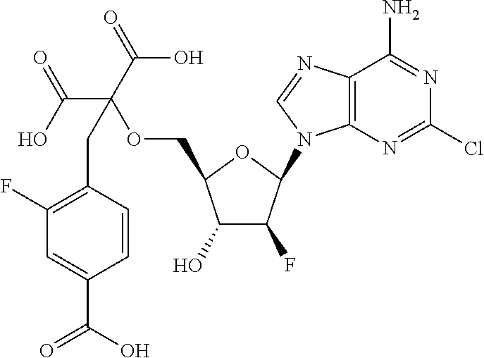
C1(O)C(F)C(N2C3=C(N=C2)C(N)=NC(Cl)=N3)OC1COC(C(O)=O)(C(=O)O)CC1=C(F)C=C(C(=O)O)C=C1
